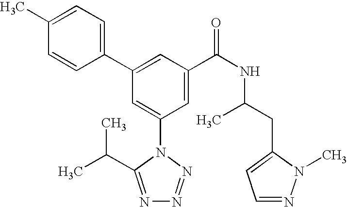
C1(C2=CC(C(NC(CC3=CC=NN3C)C)=O)=CC(N3C(C(C)C)=NN=N3)=C2)=CC=C(C)C=C1
